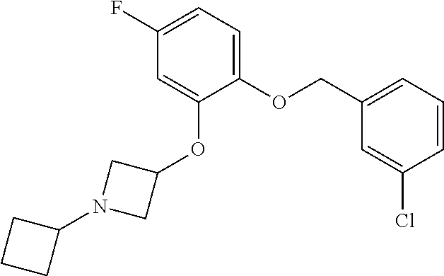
C(OC1=CC=C(F)C=C1OC1CN(C2CCC2)C1)C1=CC=CC(Cl)=C1
